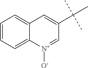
C1=CC=C2C(=C1)C=C(C(C)(C)C)C=[N+]2[O-]
